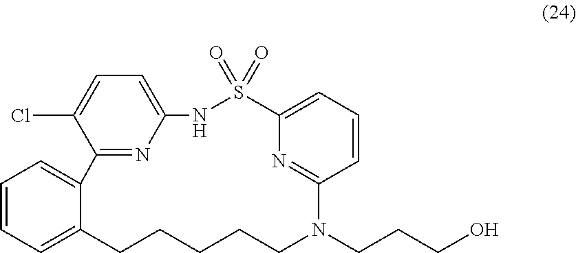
C1=CC=C2C(=C1)C1=NC(=CC=C1Cl)NS(=O)(=O)C1=CC=CC(=N1)N(CCCO)CCCCC2
